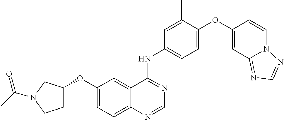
C12=CC=C(OC3CCN(C(=O)C)C3)C=C1C(NC1=CC=C(OC3=CC4=NC=NN4C=C3)C(C)=C1)=NC=N2
